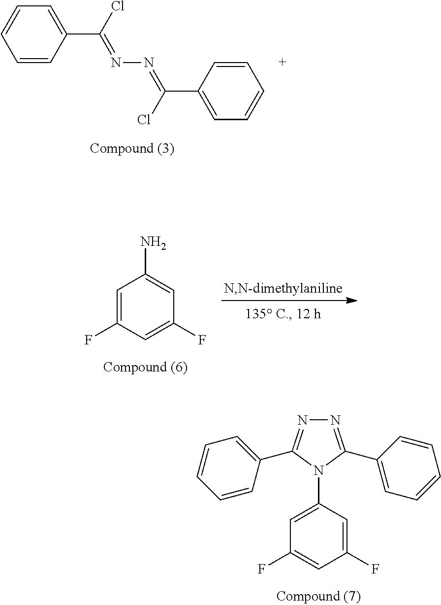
N1=C(C2=CC=CC=C2)N(C2=CC(F)=CC(F)=C2)C(C2=CC=CC=C2)=N1.C1=CC(C(Cl)=NN=C(C2=CC=CC=C2)Cl)=CC=C1.C1=C(F)C=C(F)C=C1N
